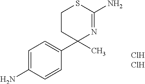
C1(C2=CC=C(N)C=C2)(C)N=C(N)SCC1
